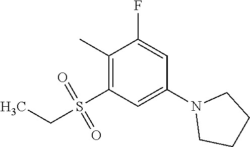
C1(C)=C(S(CC)(=O)=O)C=C(N2CCCC2)C=C1F
